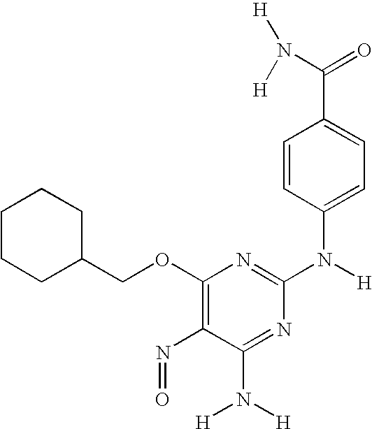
C1CCC(COC2=C(N=O)C(N([H])[H])=NC(N([H])C3=CC=C(C(=O)N([H])[H])C=C3)=N2)CC1
